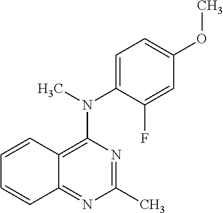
C1(C)=NC(N(C2=CC=C(OC)C=C2F)C)=C2C(=N1)C=CC=C2
